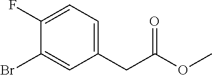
C1(CC(=O)OC)=CC=C(F)C(Br)=C1
